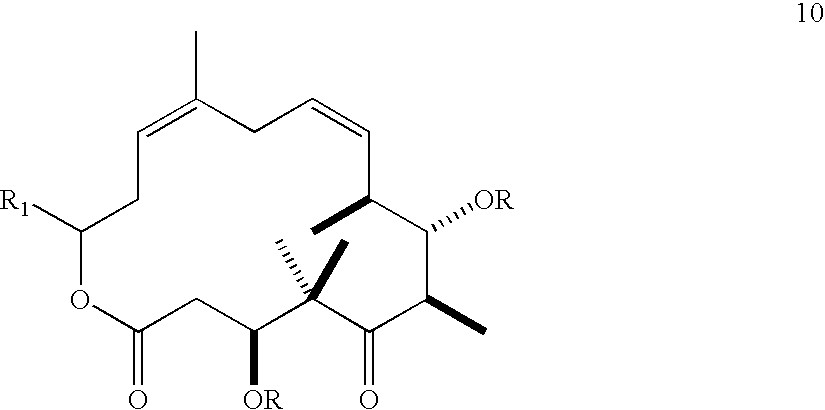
C1=C(C)CC=CC(C)C([OR])C(C)C(=O)C(C)(C)C([OR])CC(=O)OC([R1])C1
